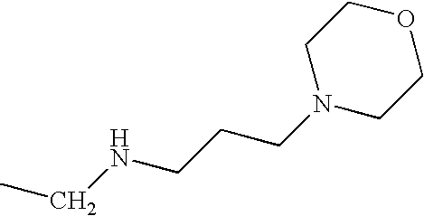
CCNCCCN1CCOCC1
